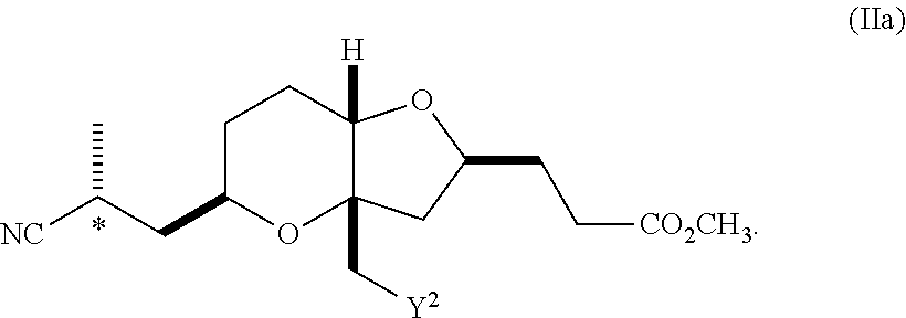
C1C(CC([NC])C)OC2(C[Y2])C([H])(C1)OC(CC[CO2CH3])C2
